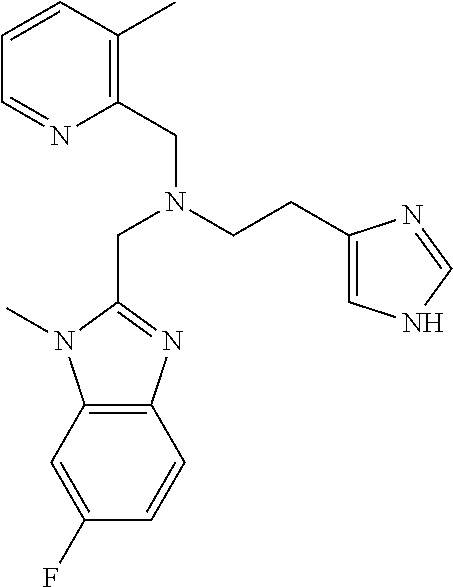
C1(F)=CC2=C(C=C1)N=C(CN(CC1=C(C)C=CC=N1)CCC1=CNC=N1)N2C
